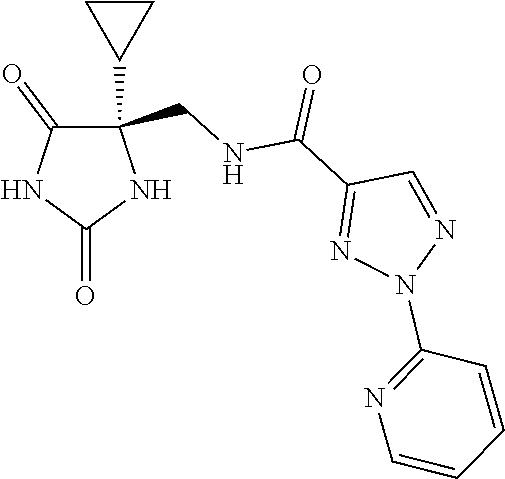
C1(C(NCC2(C3CC3)C(=O)NC(=O)N2)=O)=NN(C2=NC=CC=C2)N=C1
